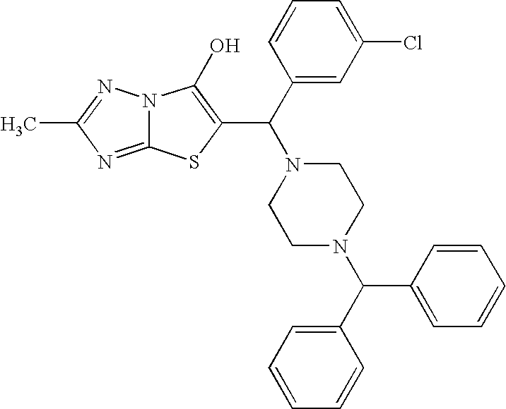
C1(C(N2CCN(C(C3=CC=CC=C3)C3=CC=CC=C3)CC2)C2=C(O)N3C(=NC(C)=N3)S2)=CC(Cl)=CC=C1
